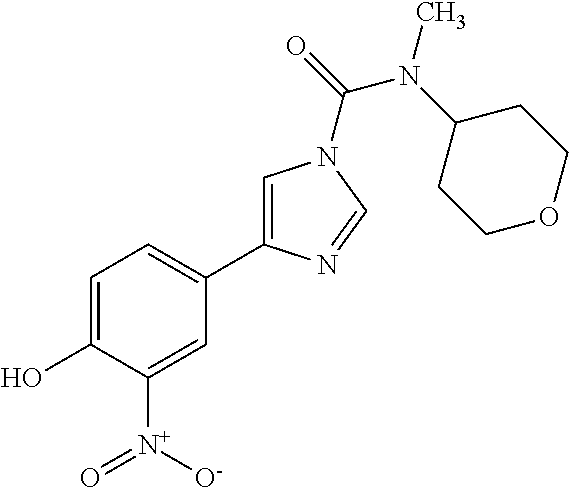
C1=C(O)C([N+](=O)[O-])=CC(C2=CN(C(=O)N(C3CCOCC3)C)C=N2)=C1
